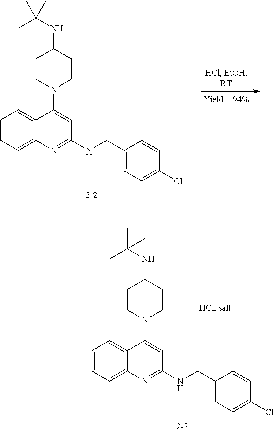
C1=CC=C2C(=C1)C(N1CCC(NC(C)(C)C)CC1)=CC(NCC1=CC=C(Cl)C=C1)=N2.C1=CC=C2C(=C1)C(N1CCC(NC(C)(C)C)CC1)=CC(NCC1=CC=C(Cl)C=C1)=N2
